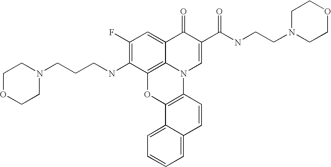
C12=C3C(=CC(F)=C1NCCCN1CCOCC1)C(=O)C(C(NCCN1CCOCC1)=O)=CN3C1=C(O2)C2=CC=CC=C2C=C1
